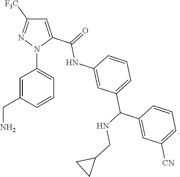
C1=C(C(=O)NC2=CC(C(NCC3CC3)C3=CC([CN])=CC=C3)=CC=C2)N(C2=CC=CC(CN)=C2)N=C1[F3C]
